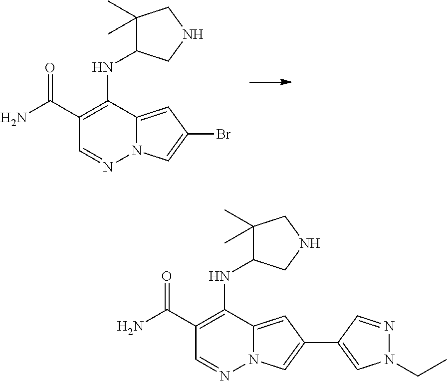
NC(C1=C(NC2C(C)(C)CNC2)C2=CC(Br)=CN2N=C1)=O.NC(C1=C(NC2C(C)(C)CNC2)C2=CC(C3=CN(CC)N=C3)=CN2N=C1)=O
